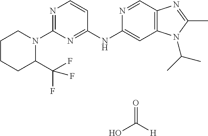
C1CCC(C(F)(F)F)N(C2=NC=CC(NC3=CC4=C(C=N3)N=C(C)N4C(C)C)=N2)C1.OC(=O)[H]
